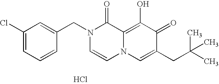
C1=C(CN2C=CN3C(=C(O)C(=O)C(CC(C)(C)C)=C3)C2=O)C=CC=C1Cl.Cl
